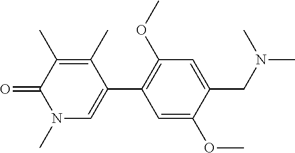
C1(C2=C(OC)C=C(CN(C)C)C(OC)=C2)=CN(C)C(=O)C(C)=C1C
